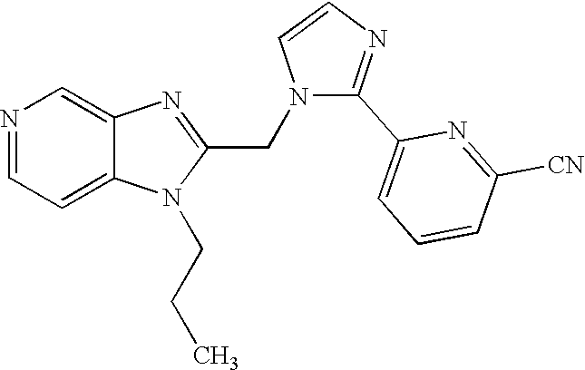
N1=CC=C2C(=C1)N=C(CN1C(C3=CC=CC([CN])=N3)=NC=C1)N2CCC
